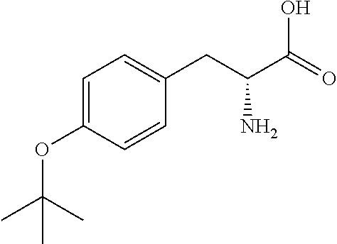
C1=C(OC(C)(C)C)C=CC(CC(C(=O)O)N)=C1
